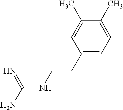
N(C(=N)N)CCC1=CC=C(C)C(C)=C1
